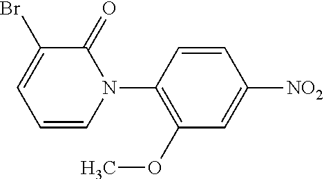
C1=CC(N2C(=O)C(Br)=CC=C2)=C(OC)C=C1[NO2]
